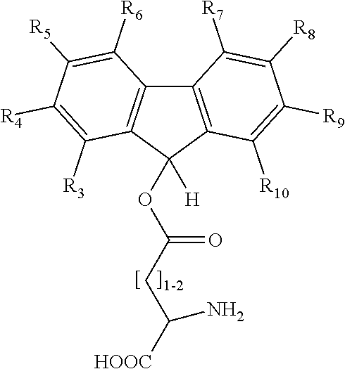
C12=C(C([H])(OC(CC([HOOC])N)=O)C3=C1C([R6])=C([R5])C([R4])=C3[R3])C([R10])=C([R9])C([R8])=C2[R7]
